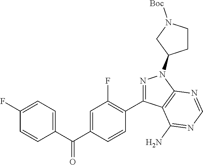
C1(F)=CC=C(C(C2=CC(F)=C(C3=NN(C4CCN([Boc])C4)C4=C3C(N)=NC=N4)C=C2)=O)C=C1
